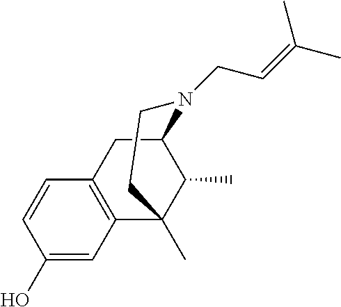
C1=CC(O)=CC2=C1CC1C(C)C2(C)CCN1CC=C(C)C
